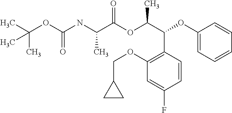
C(OC(NC(C(OC(C(C1=C(OCC2CC2)C=C(F)C=C1)OC1=CC=CC=C1)C)=O)C)=O)(C)(C)C
